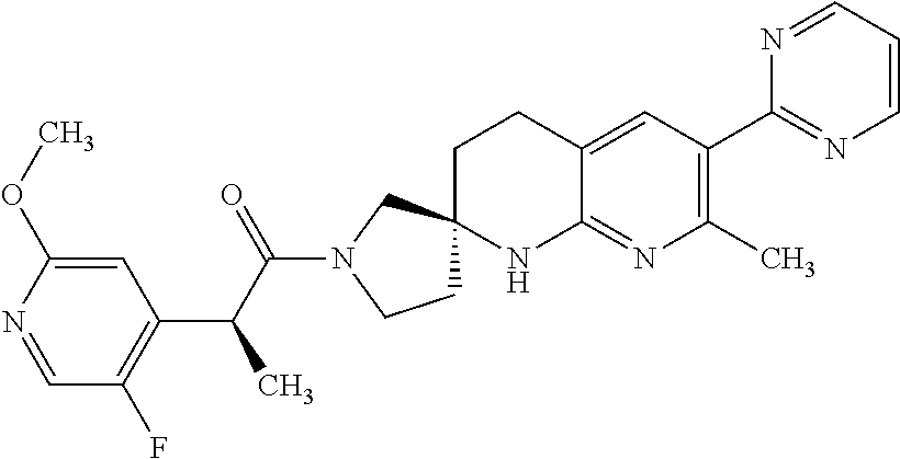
C1=NC(OC)=CC(C(C(N2CCC3(C2)CCC2=CC(C4=NC=CC=N4)=C(C)N=C2N3)=O)C)=C1F
